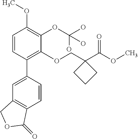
C1=CC(C2=CC3=C(C=C2)C(=O)OC3)=C(OCC2(C(OC)=O)CCC2)C(OC(O)(O)O)=C1OC
